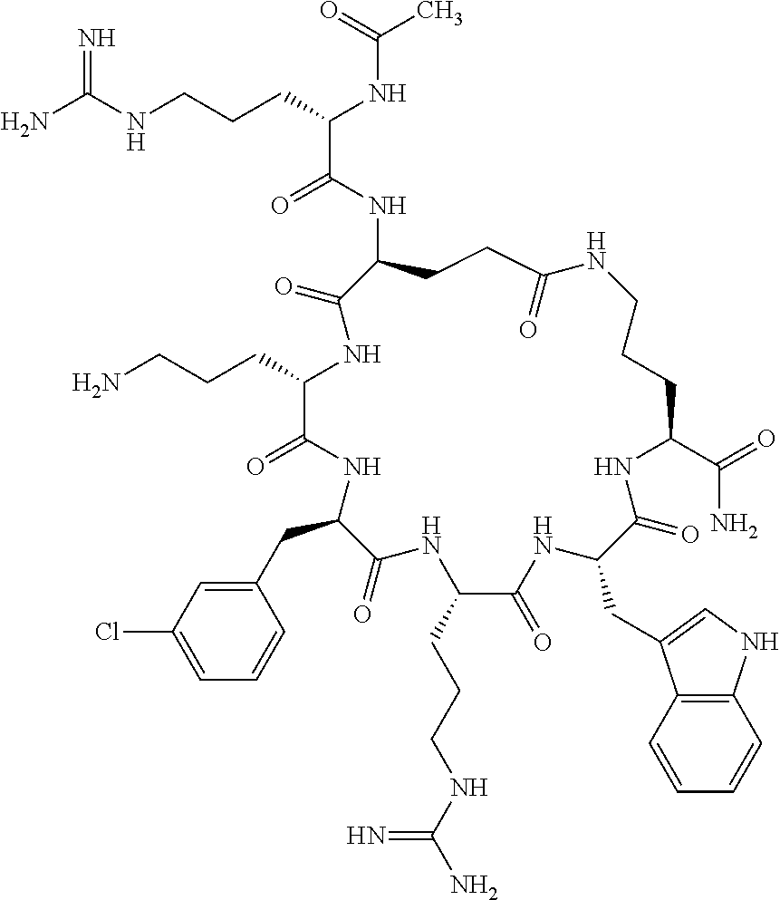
NC(NCCCC(NC(C)=O)C(=O)NC1CCC(=O)NCCCC(C(=O)N)NC(=O)C(CC2=CNC3=C2C=CC=C3)NC(=O)C(CCCNC(N)=N)NC(=O)C(CC2=CC(Cl)=CC=C2)NC(=O)C(CCCN)NC1=O)=N
